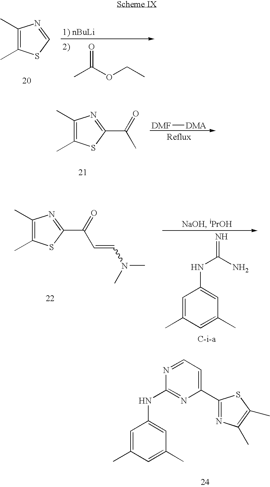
C1(C)=C(C)SC=N1.CC(OCC)=O.C1(C)=C(C)SC(C(=O)C)=N1.[DMF][DMA].C1(C2=NC(C)=C(C)S2)=CC=NC(NC2=CC(C)=CC(C)=C2)=N1.C1(C)=C(C)SC(C(=O)C=CN(C)C)=N1.C1=C(C)C=C(C)C=C1NC(=N)N
